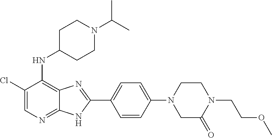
C1(Cl)=CN=C2C(=C1NC1CCN(C(C)C)CC1)N=C(C1=CC=C(N3CCN(CCOC)C(=O)C3)C=C1)N2
